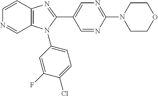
C1=NC(N2CCOCC2)=NC=C1C1=NC2=C(N1C1=CC=C(Cl)C(F)=C1)C=NC=C2
